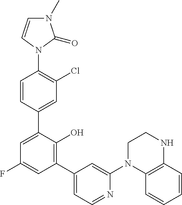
N1(C2=C(Cl)C=C(C3=CC(F)=CC(C4=CC=NC(N5C6=C(NCC5)C=CC=C6)=C4)=C3O)C=C2)C(=O)N(C)C=C1
